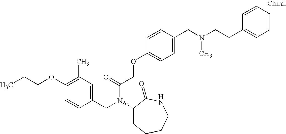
C1(CN(C(COC2=CC=C(CN(CCC3=CC=CC=C3)C)C=C2)=O)C2CCCCNC2=O)=CC(C)=C(OCCC)C=C1
